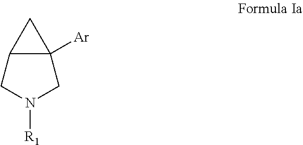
N1([R1])CC2C([Ar])(C1)C2
